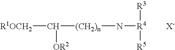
[R1OCH2]C([(CH2)n]N[R4]([R3])[R5])[OR2].[X-]
